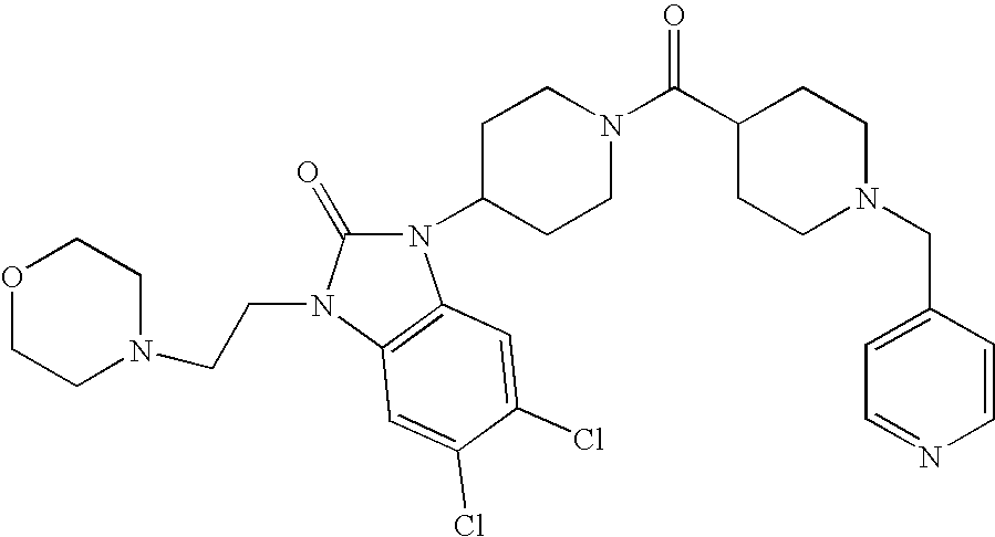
C1CC(C(N2CCC(N3C(=O)N(CCN4CCOCC4)C4=C3C=C(Cl)C(Cl)=C4)CC2)=O)CCN1CC1=CC=NC=C1
